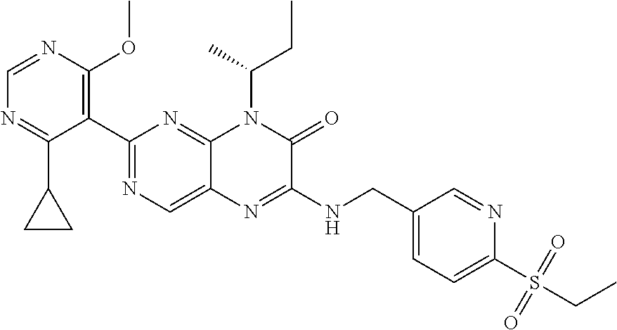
C1=NC(OC)=C(C2=NC=C3C(=N2)N(C(CC)C)C(=O)C(NCC2=CC=C(S(=O)(=O)CC)N=C2)=N3)C(C2CC2)=N1
